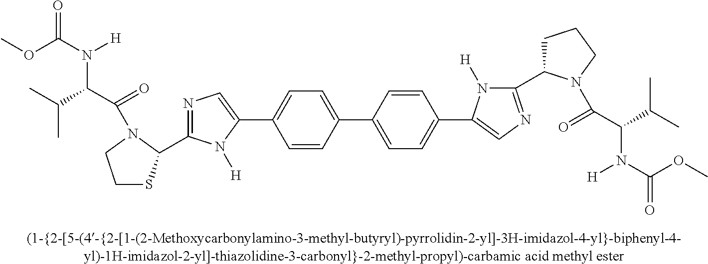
C1=CC(C2=CN=C(C3SCCN3C(=O)C(C(C)C)N(C(OC)=O)[H])N2[H])=CC=C1C1=CC=C(C2=CN=C(C3CCCN3C(=O)C(N([H])C(=O)OC)C(C)C)N2[H])C=C1
